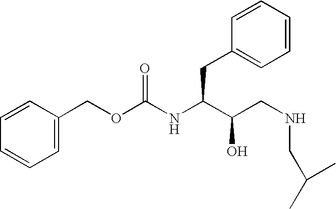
C1=CC(COC(NC(C(CNCC(C)C)O)CC2=CC=CC=C2)=O)=CC=C1
